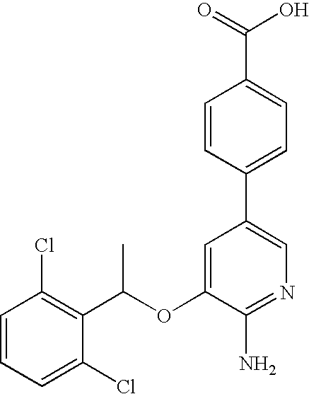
C1=CC(Cl)=C(C(OC2=CC(C3=CC=C(C(O)=O)C=C3)=CN=C2N)C)C(Cl)=C1
